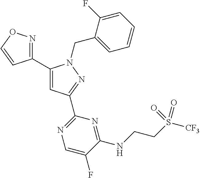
C1(C2=NOC=C2)=CC(C2=NC=C(F)C(NCCS([CF3])(=O)=O)=N2)=NN1CC1=CC=CC=C1F
